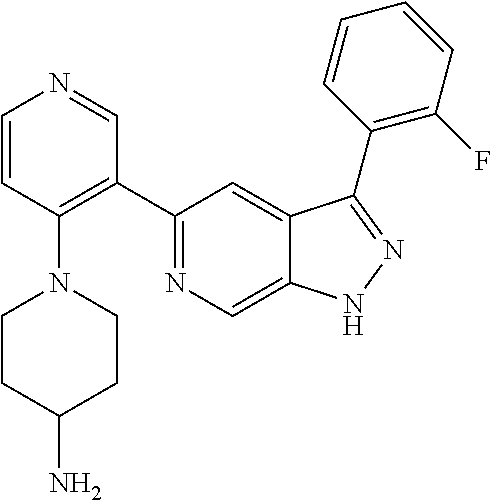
C1(C2=C(N3CCC(N)CC3)C=CN=C2)=NC=C2C(=C1)C(C1=C(F)C=CC=C1)=NN2
